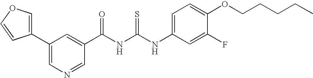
C(NC(NC1=CC=C(OCCCCC)C(F)=C1)=S)(=O)C1=CC(C2=COC=C2)=CN=C1
